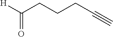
[H]C(CCCC#C)=O
